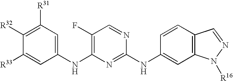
C1([R32])=C([R31])C=C(NC2=C(F)C=NC(NC3=CC4=C(C=C3)C=NN4[R16])=N2)C=C1[R33]
